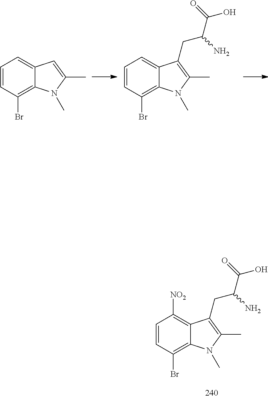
C1=C2C(=C(Br)C=C1)N(C)C(C)=C2.C1=C2C(=C(Br)C=C1)N(C)C(C)=C2CC(C(O)=O)N.[NO2]C1=C2C(=C(Br)C=C1)N(C)C(C)=C2CC(C(O)=O)N
